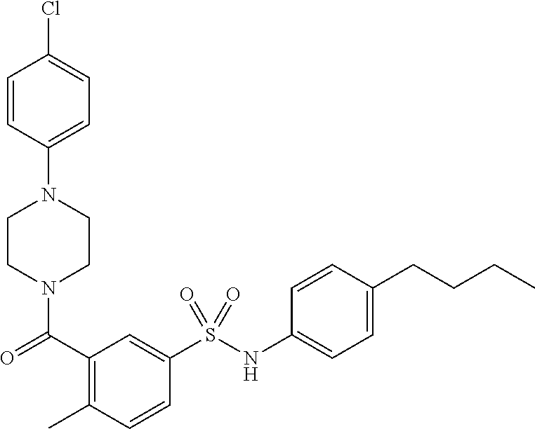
C1=CC(N2CCN(C(C3=C(C)C=CC(S(NC4=CC=C(CCCC)C=C4)(=O)=O)=C3)=O)CC2)=CC=C1Cl
